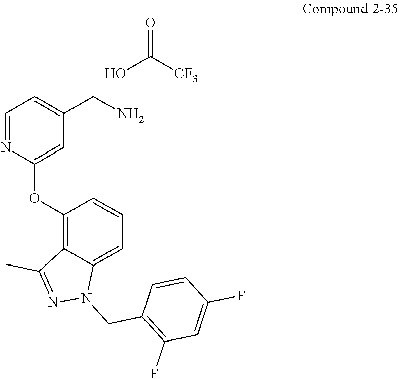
C1=NC(OC2=C3C(=CC=C2)N(CC2=C(F)C=C(F)C=C2)N=C3C)=CC(CN)=C1.OC(=O)[CF3]
